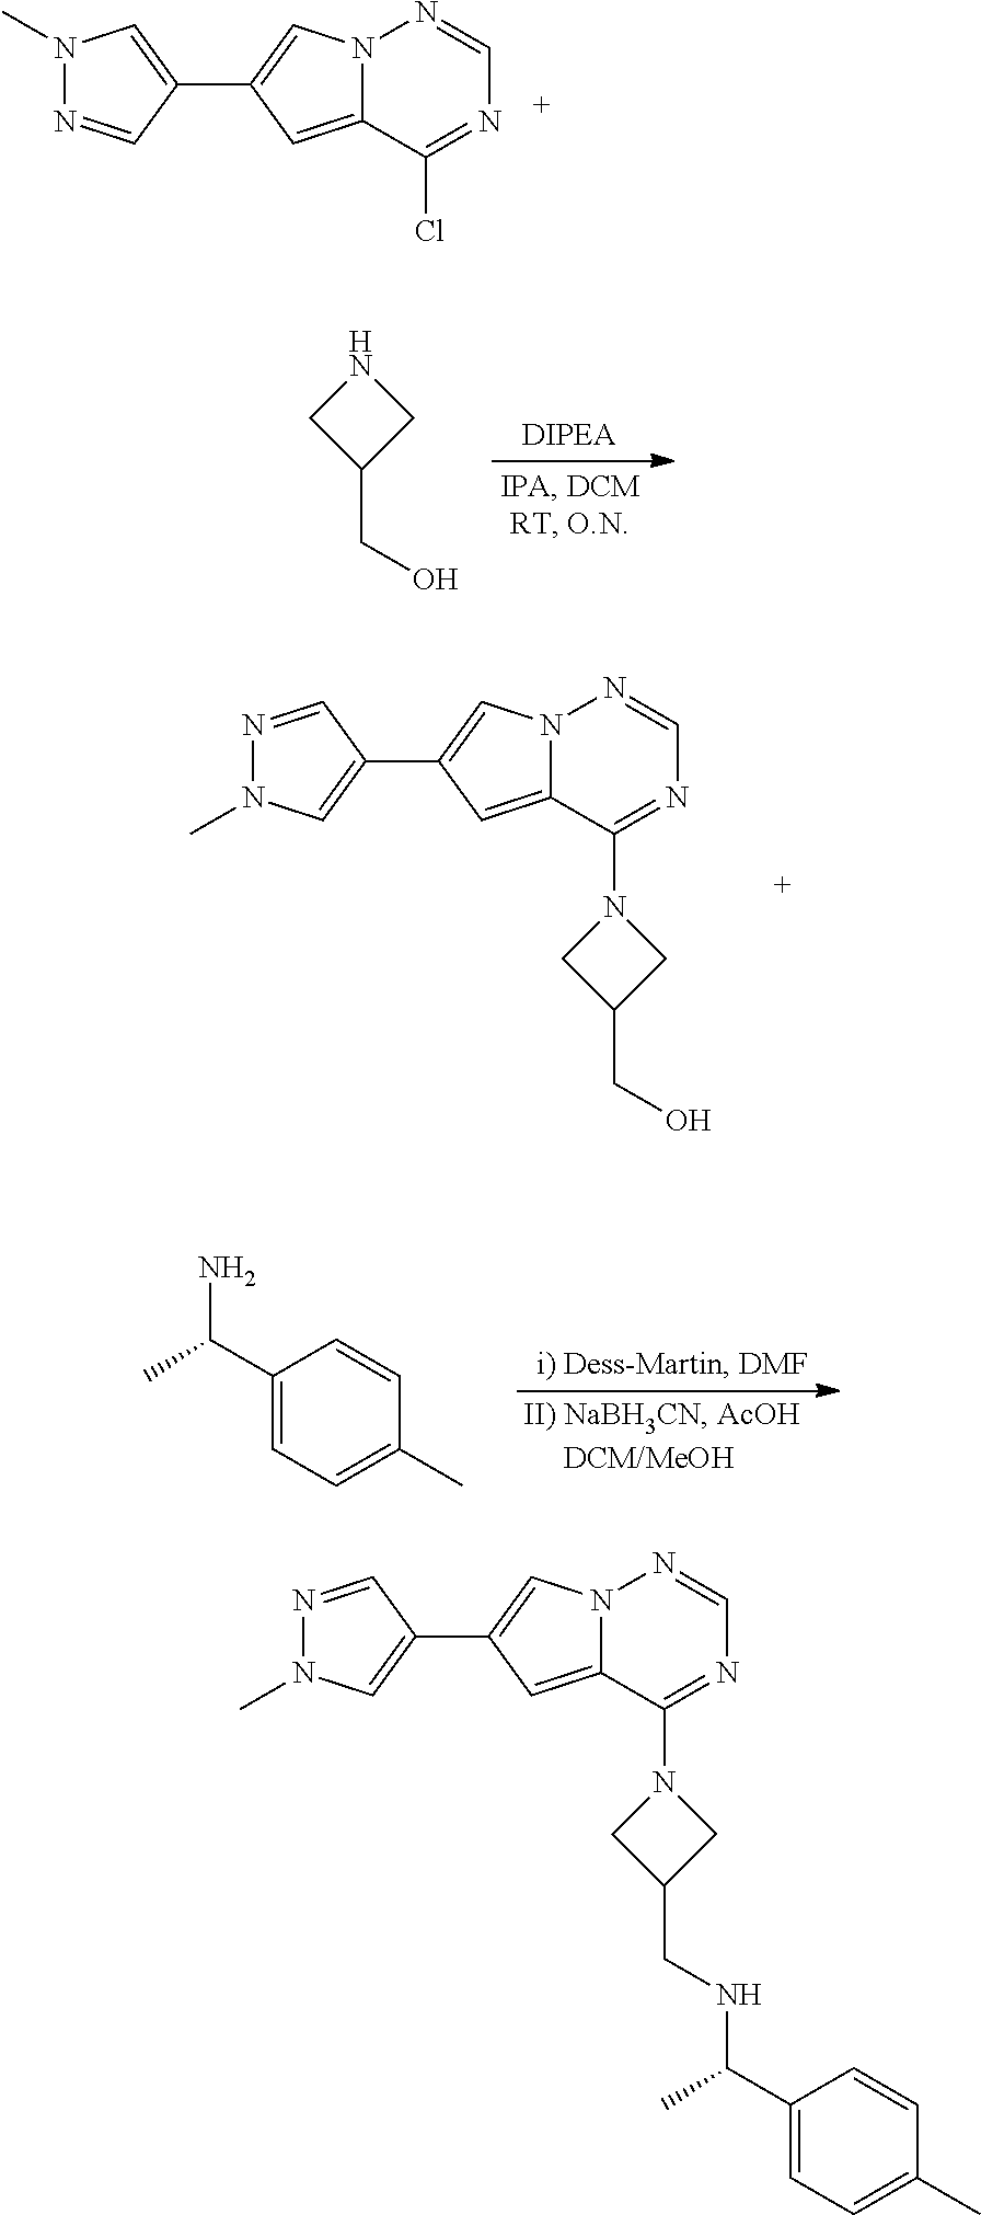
N12C(=CC(C3=CN(C)N=C3)=C1)C(Cl)=NC=N2.N1CC(CO)C1.N12C(=CC(C3=CN(C)N=C3)=C1)C(N1CC(CO)C1)=NC=N2.C1(C(C)N)=CC=C(C)C=C1.N12C(=CC(C3=CN(C)N=C3)=C1)C(N1CC(CNC(C3=CC=C(C)C=C3)C)C1)=NC=N2
